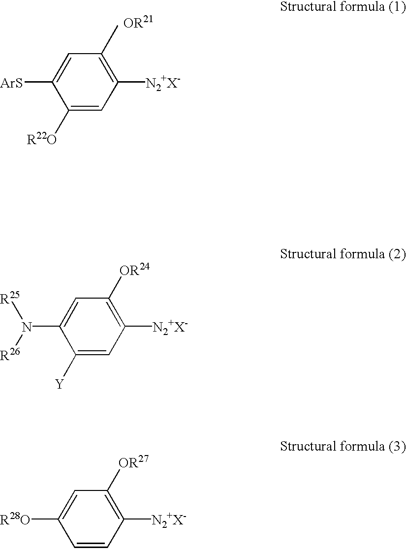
C1([Y])=CC([N2+X-])=C([OR24])C=C1N([R26])[R25].C1=CC([N2+X-])=C([OR27])C=C1[R28O].C1([R22O])=CC([N2+X-])=C(C)C=C1[ArS]
